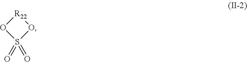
[R22]1OS(=O)(=O)O1
